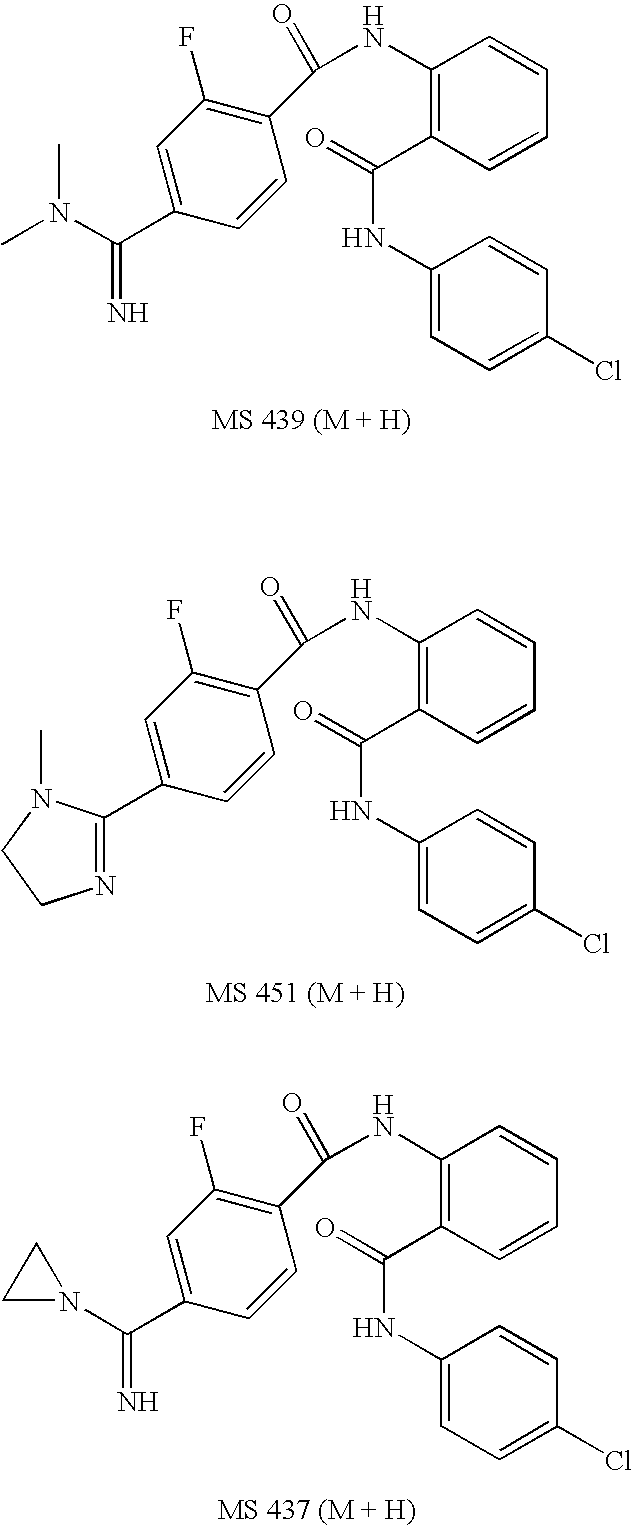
C1(NC(=O)C2=C(F)C=C(C(N(C)C)=N)C=C2)=C(C(=O)NC2=CC=C(Cl)C=C2)C=CC=C1.C1(NC(=O)C2=C(F)C=C(C3=NCCN3C)C=C2)=C(C(=O)NC2=CC=C(Cl)C=C2)C=CC=C1.C1(NC(=O)C2=C(F)C=C(C(N3CC3)=N)C=C2)=C(C(=O)NC2=CC=C(Cl)C=C2)C=CC=C1
